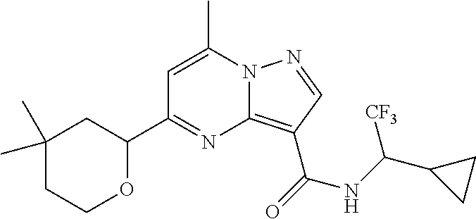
C1=C(C)N2C(=C(C(=O)NC(C3CC3)[CF3])C=N2)N=C1C1CC(C)(C)CCO1
